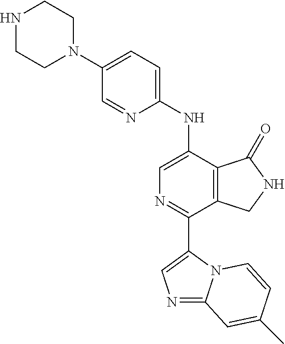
C1(N2CCNCC2)=CC=C(NC2=CN=C(C3=CN=C4N3C=CC(C)=C4)C3=C2C(=O)NC3)N=C1
